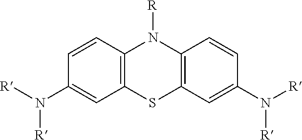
C1=CC2=C(C=C1N([R])[R])SC1=C(N2[R])C=CC(N([R])[R])=C1
